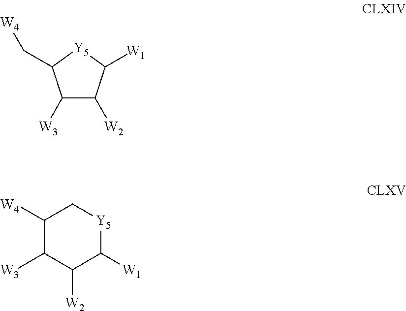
C1([W3])C([W2])C([W1])[Y5]C1C[W4].C1([W4])C([W3])C([W2])C([W1])[Y5]C1
